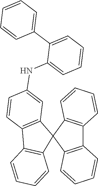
C12=C(C3(C4=C1C=CC=C4)C1=C(C4=C3C=CC=C4)C=CC(NC3=CC=CC=C3C3=CC=CC=C3)=C1)C=CC=C2
